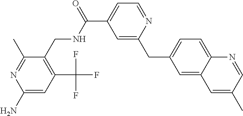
C1=C(C(=O)NCC2=C(C(F)(F)F)C=C(N)N=C2C)C=C(CC2=CC=C3C(=C2)C=C(C)C=N3)N=C1
